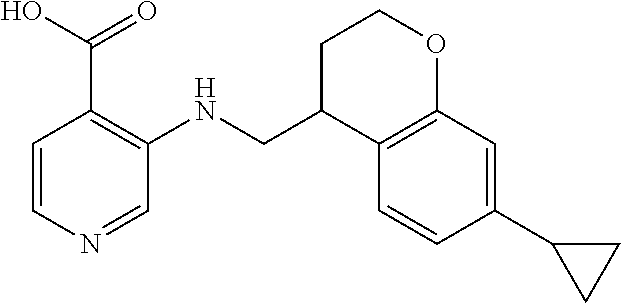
C1=CN=CC(NCC2C3=C(OCC2)C=C(C2CC2)C=C3)=C1C(O)=O
